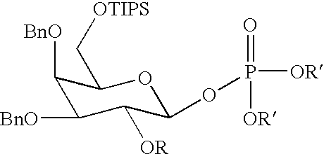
[BnO]C1C(C[OTIPS])OC(OP([OR])(=O)[OR])C([OR])C1[BnO]
